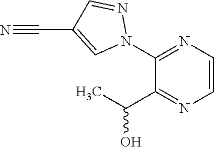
C1(C(C)O)=NC=CN=C1N1N=CC(C#N)=C1
